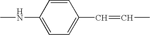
CNC1=CC=C(C=CC)C=C1
